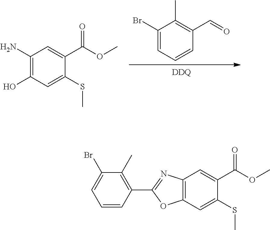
C1(N)=C(O)C=C(SC)C(C(OC)=O)=C1.C1(Br)=CC=CC(C=O)=C1C.[DDQ].C12=C(C=C(SC)C(C(OC)=O)=C1)OC(C1=C(C)C(Br)=CC=C1)=N2
